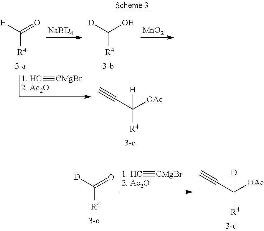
[NaBD4].[MnO2].[1. HC]#[CMgBr].[H]C(=O)[R4].[D]C(O)[R4].C(C([OAc])([H])[R4])#C.[1. HC]#[CMgBr].[D]C(=O)[R4].C(C([OAc])([D])[R4])#C
